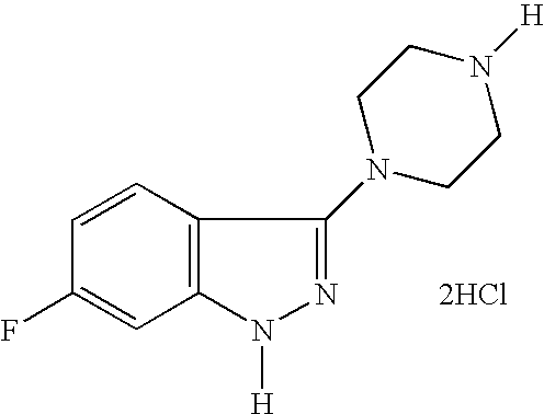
C1=CC2=C(C=C1F)N([H])N=C2N1CCN([H])CC1.[2HCl]
